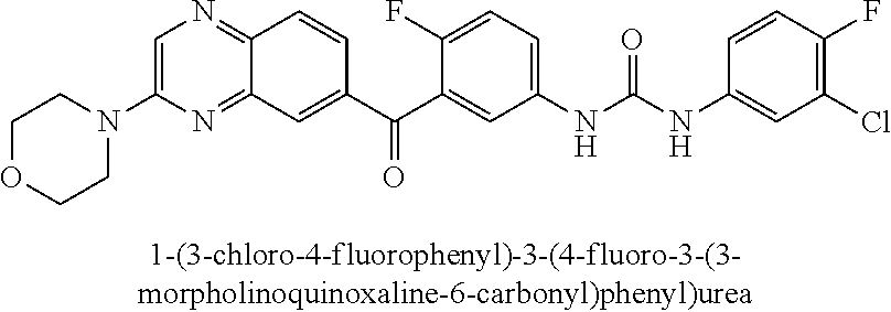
C1OCCN(C2=CN=C3C(=N2)C=C(C(C2=CC(NC(NC4=CC(Cl)=C(F)C=C4)=O)=CC=C2F)=O)C=C3)C1
